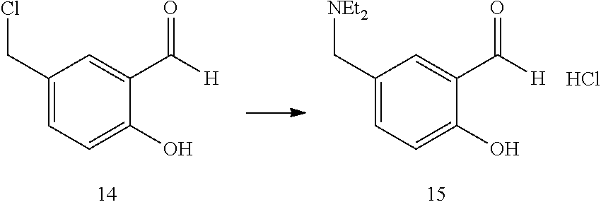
C1(CCl)=CC=C(O)C(C([H])=O)=C1.C1(C[NEt2])=CC=C(O)C(C([H])=O)=C1.Cl
